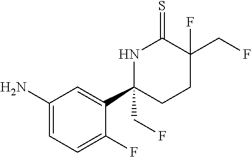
C1(N)=CC=C(F)C(C2(CF)CCC(CF)(F)C(=S)N2)=C1
